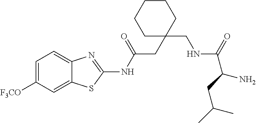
C1=C([F3CO])C=C2C(=C1)N=C(NC(CC1(CNC(=O)C(CC(C)C)N)CCCCC1)=O)S2
